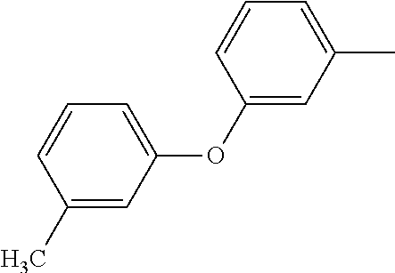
C1(OC2=CC=CC(C)=C2)=CC(C)=CC=C1
